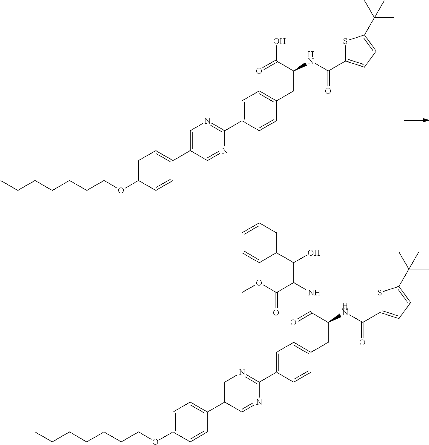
CCCCCCCOC1=CC=C(C2=CN=C(C3=CC=C(CC(C(=O)O)NC(=O)C4=CC=C(C(C)(C)C)S4)C=C3)N=C2)C=C1.CCCCCCCOC1=CC=C(C2=CN=C(C3=CC=C(CC(C(=O)NC(C(OC)=O)C(C4=CC=CC=C4)O)NC(=O)C4=CC=C(C(C)(C)C)S4)C=C3)N=C2)C=C1
